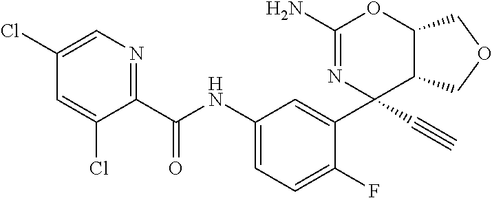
C1(C(NC2=CC=C(F)C(C3(C#C)N=C(N)OC4C3COC4)=C2)=O)=NC=C(Cl)C=C1Cl
